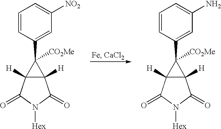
C1=CC(C2([CO2Me])C3([H])C2([H])C(=O)N([Hex])C3=O)=CC([NO2])=C1.C1=CC(C2([CO2Me])C3([H])C2([H])C(=O)N([Hex])C3=O)=CC(N)=C1
